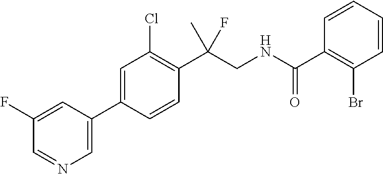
C1(C2=CN=CC(F)=C2)=CC(Cl)=C(C(F)(C)CNC(C2=C(Br)C=CC=C2)=O)C=C1
